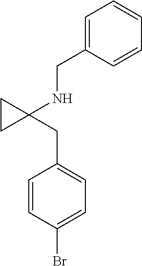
C1=C(CNC2(CC3=CC=C(Br)C=C3)CC2)C=CC=C1
